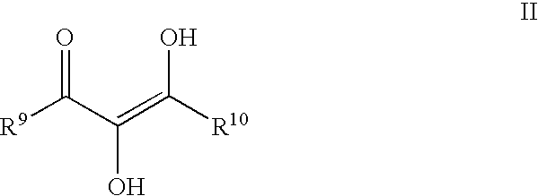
[R9]C(C(=C([R10])O)O)=O
